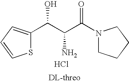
Cl.C(C(C(N1CCCC1)=O)N)(O)C1=CC=CS1
